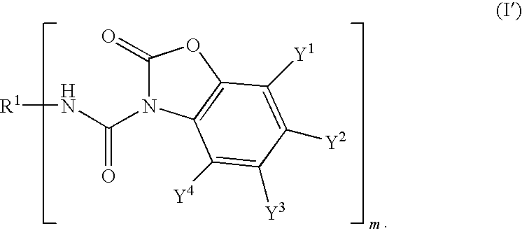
C1(=O)N(C(N[R1])=O)C2=C(O1)C([Y1])=C([Y2])C([Y3])=C2[Y4]
